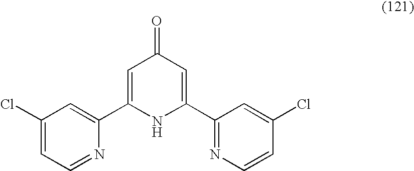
C1=C(C2=CC(Cl)=CC=N2)NC(C2=NC=CC(Cl)=C2)=CC1=O
